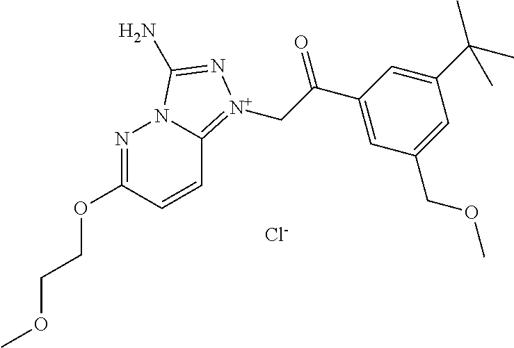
N1=C(OCCOC)C=CC2=[N+](CC(C3=CC(COC)=CC(C(C)(C)C)=C3)=O)N=C(N)N12.[Cl-]
